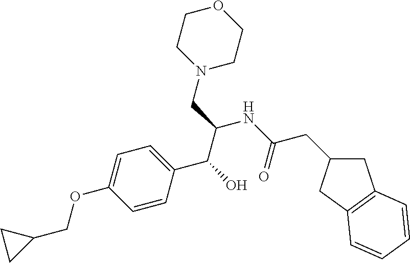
C1C(CC(NC(CN2CCOCC2)C(C2=CC=C(OCC3CC3)C=C2)O)=O)CC2=C1C=CC=C2
